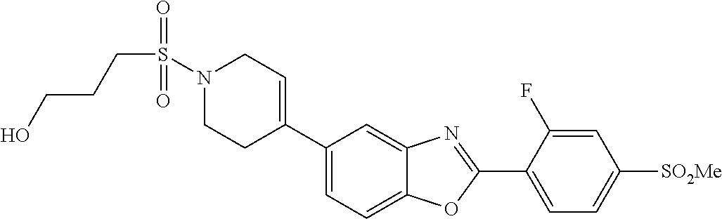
N1(S(=O)(=O)CCCO)CCC(C2=CC=C3C(=C2)N=C(C2=CC=C([SO2Me])C=C2F)O3)=CC1
